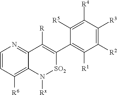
C1=CC([R6])=C2C(=N1)C([R])=C(C1=C([R1])C([R2])=C([R3])C([R4])=C1[R5])[SO2]N2[Rx]
